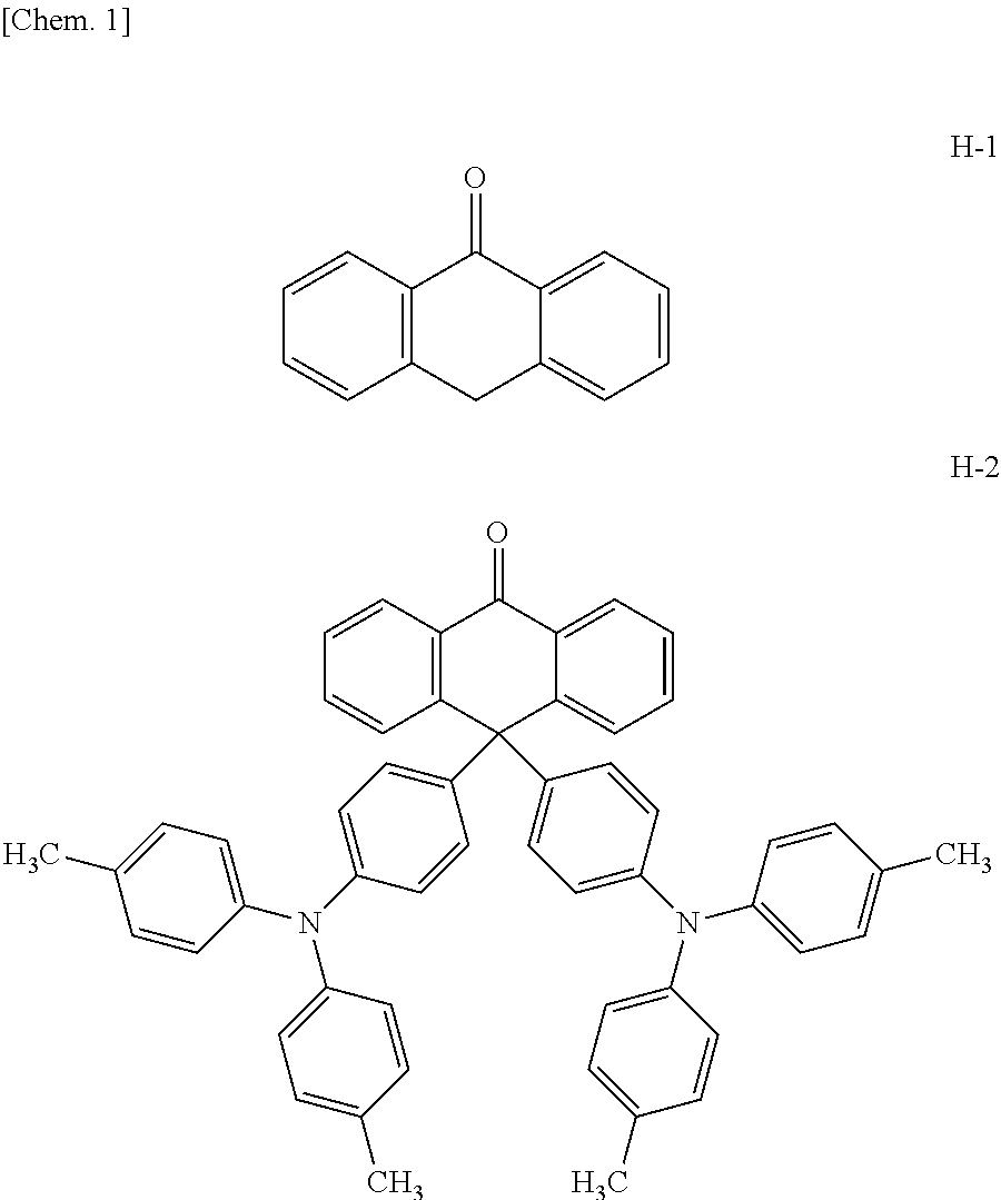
C1=CC2=C(C=C1)CC1=CC=CC=C1C2=O.C1=CC2=C(C=C1)C(C1=CC=C(N(C3=CC=C(C)C=C3)C3=CC=C(C)C=C3)C=C1)(C1=CC=C(N(C3=CC=C(C)C=C3)C3=CC=C(C)C=C3)C=C1)C1=CC=CC=C1C2=O
